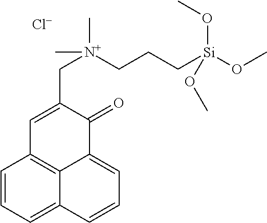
[Cl-].C1=CC=C2C3=C1C=C(C[N+](CCC[Si](OC)(OC)OC)(C)C)C(=O)C3=CC=C2
